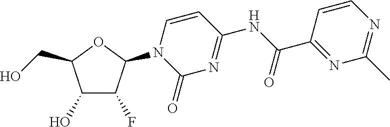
C1(O)C(F)C(N2C(=O)N=C(NC(C3=NC(C)=NC=C3)=O)C=C2)OC1CO
